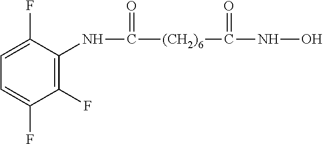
N(C([(CH2)6]C(NO)=O)=O)C1=C(F)C(F)=CC=C1F
